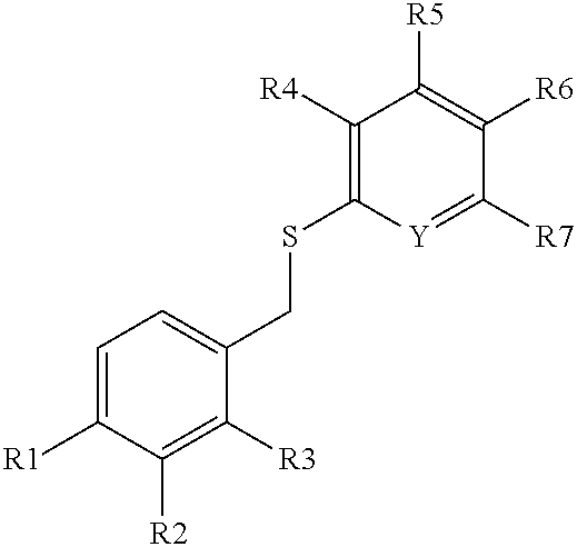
C1([R4])=C(SCC2=CC=C([R1])C([R2])=C2[R3])[Y]=C([R7])C([R6])=C1[R5]
